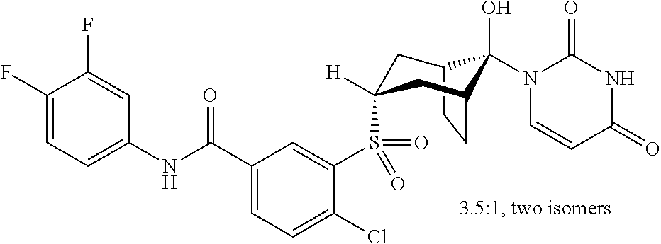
C1(F)=CC=C(NC(C2=CC=C(Cl)C(S(=O)(=O)C3([H])CC4C(O)(N5C=CC(=O)NC5=O)C(CC4)C3)=C2)=O)C=C1F
